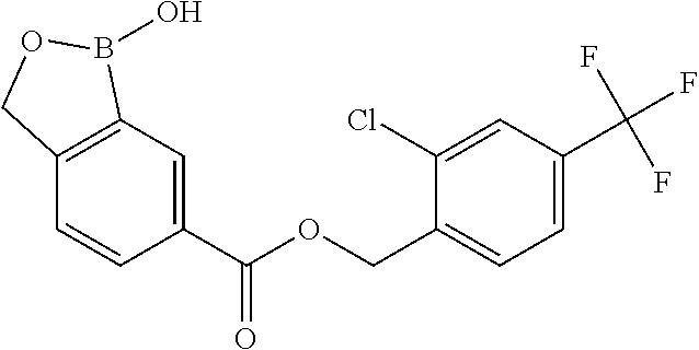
C1=C(C(OCC2=CC=C(C(F)(F)F)C=C2Cl)=O)C=CC2=C1B(O)OC2
